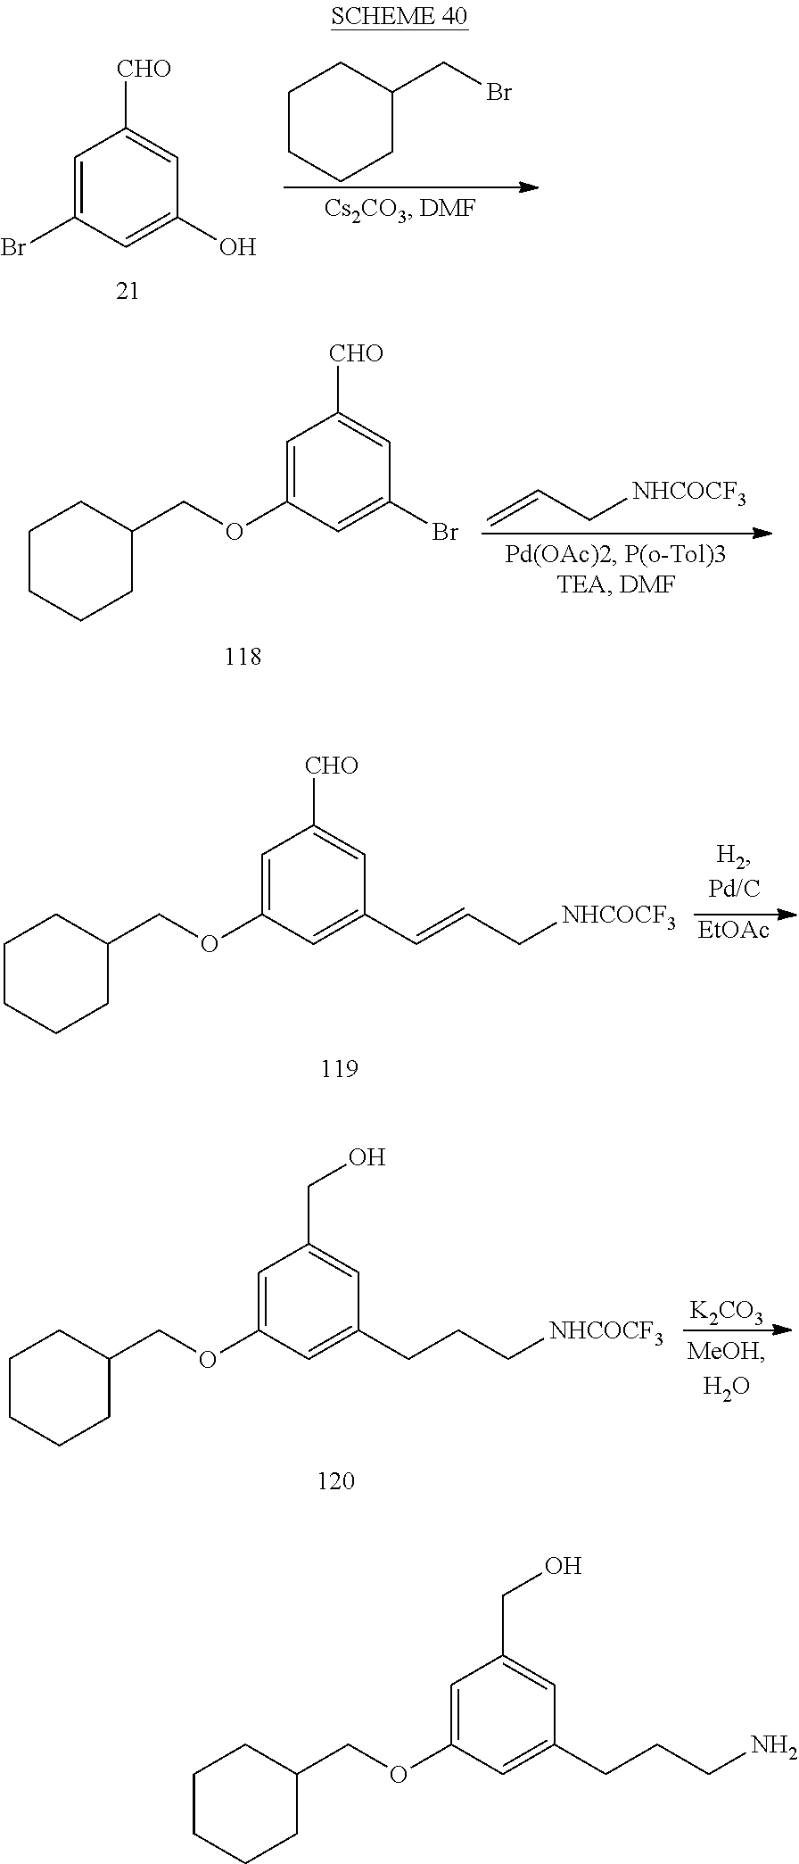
C1=C(Br)C=C(O)C=C1[CHO].C1CCCC(CBr)C1.C=CC[NHCOCF3].C1=C(OCC2CCCCC2)C=C(Br)C=C1[CHO].[EtOAc].C1=C(OCC2CCCCC2)C=C(C=CC[NHCOCF3])C=C1[CHO].[K2CO3].C1=C(OCC2CCCCC2)C=C(CCC[NHCOCF3])C=C1CO.C1=C(OCC2CCCCC2)C=C(CCCN)C=C1CO
